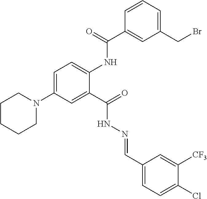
C1(C(=O)NC2=CC=C(N3CCCCC3)C=C2C(=O)NN=CC2=CC=C(Cl)C([CF3])=C2)=CC(CBr)=CC=C1
